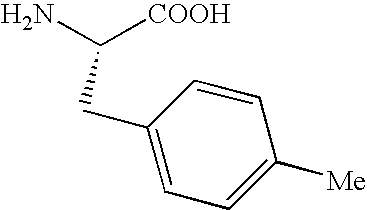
C1=CC(CC([COOH])N)=CC=C1[Me]
